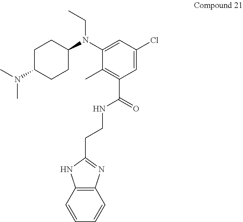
C1C(N(C)C)CCC(N(C2=CC(Cl)=CC(C(=O)NCCC3=NC4=C(N3)C=CC=C4)=C2C)CC)C1
